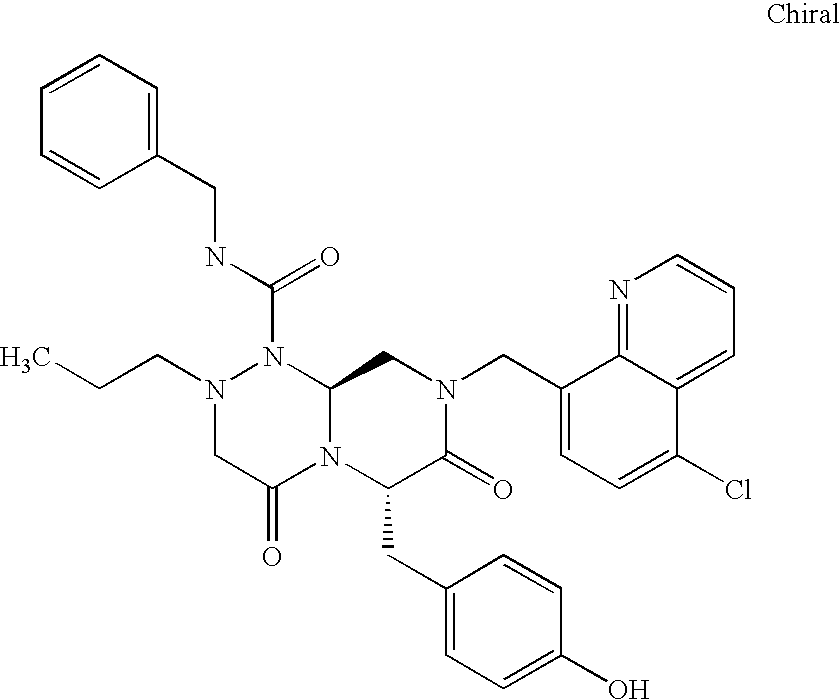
C1=CC=C(CNC(N2N(CCC)CC(=O)N3C2CN(CC2=CC=C(Cl)C4=CC=CN=C24)C(=O)C3CC2=CC=C(O)C=C2)=O)C=C1
